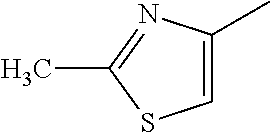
C1=C(C)N=C(C)S1
